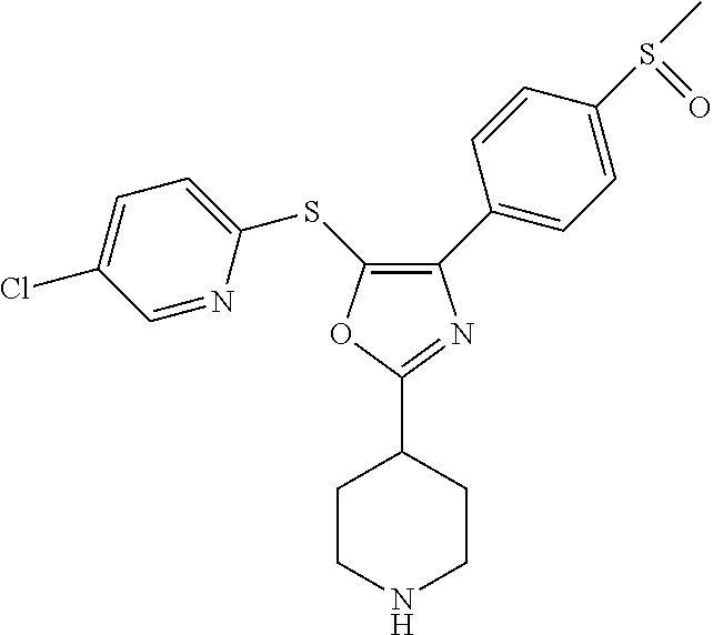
C1(C2=CC=C(S(C)=O)C=C2)=C(SC2=CC=C(Cl)C=N2)OC(C2CCNCC2)=N1
